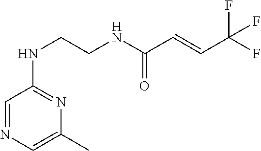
C1(C)=CN=CC(NCCNC(C=CC(F)(F)F)=O)=N1
